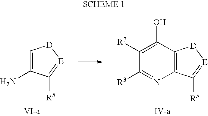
C1=C(N)C([R5])=[E][D]1.C12=C(C(O)=C([R7])C([R3])=N1)[D][E]=C2[R5]
